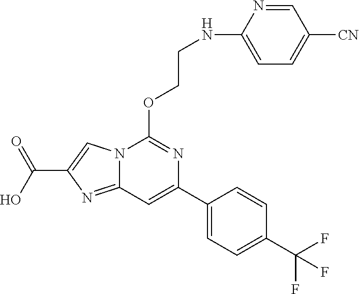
N12C(=NC(C(=O)O)=C1)C=C(C1=CC=C(C(F)(F)F)C=C1)N=C2OCCNC1=CC=C([CN])C=N1
